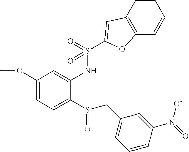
C1(OC)=CC=C(S(CC2=CC=CC([N+](=O)[O-])=C2)=O)C(NS(=O)(=O)C2=CC3=C(C=CC=C3)O2)=C1
